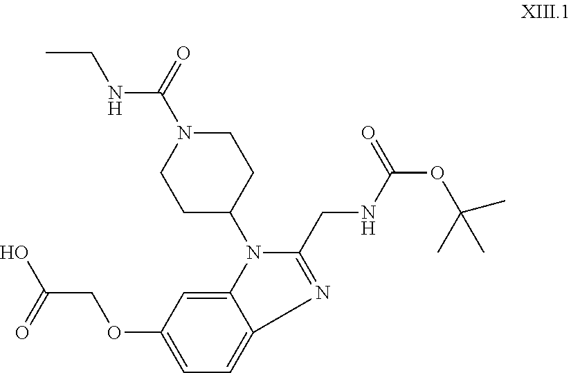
C1(OCC(O)=O)=CC=C2C(=C1)N(C1CCN(C(=O)NCC)CC1)C(CNC(OC(C)(C)C)=O)=N2
